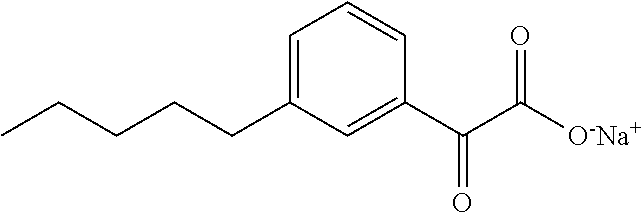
C1(C(C([O-Na+])=O)=O)=CC(CCCCC)=CC=C1
